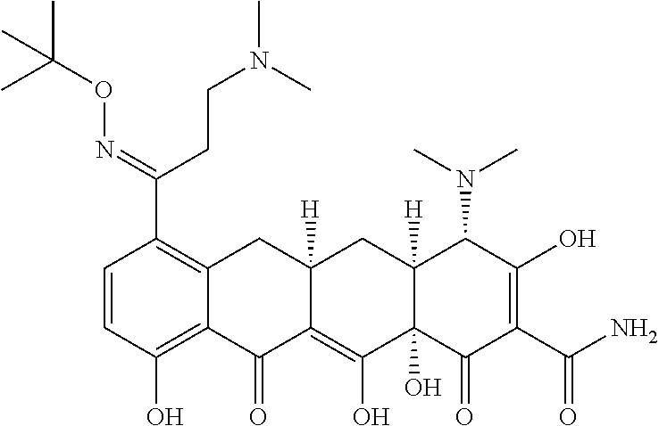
C1=CC(O)=C2C(=C1C(CCN(C)C)=NOC(C)(C)C)CC1([H])C(=C(O)C3(O)C([H])(C1)C(N(C)C)C(O)=C(C(=O)N)C3=O)C2=O
